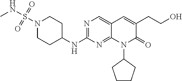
N1(S(NC)(=O)=O)CCC(NC2=NC=C3C(=N2)N(C2CCCC2)C(=O)C(CCO)=C3)CC1
